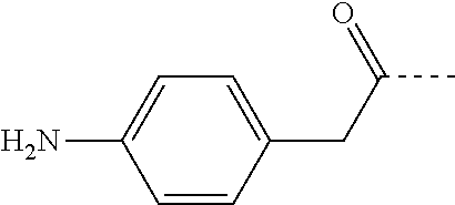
C1=CC(CC(C)=O)=CC=C1N
